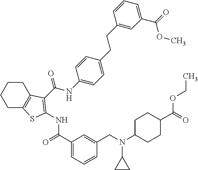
C1CC2=C(CC1)SC(NC(=O)C1=CC=CC(CN(C3CC3)C3CCC(C(=O)OCC)CC3)=C1)=C2C(NC1=CC=C(CCC2=CC(C(=O)OC)=CC=C2)C=C1)=O
